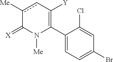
C1(C2=C([Y])cc([Me])C(=[X])N2[Me])=CC=C(Br)C=C1Cl
